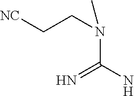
[NC]CCN(C(N)=N)C
